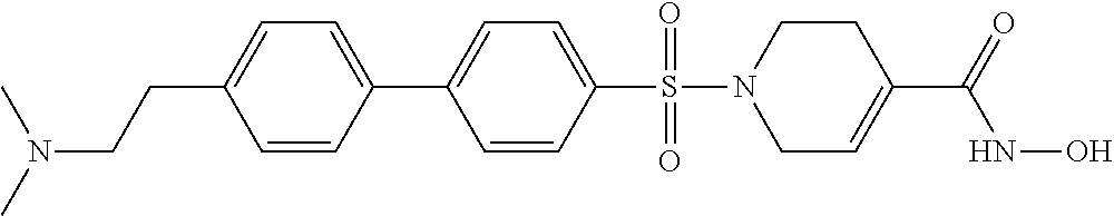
C1=CC(S(=O)(=O)N2CC=C(C(=O)NO)CC2)=CC=C1C1=CC=C(CCN(C)C)C=C1
